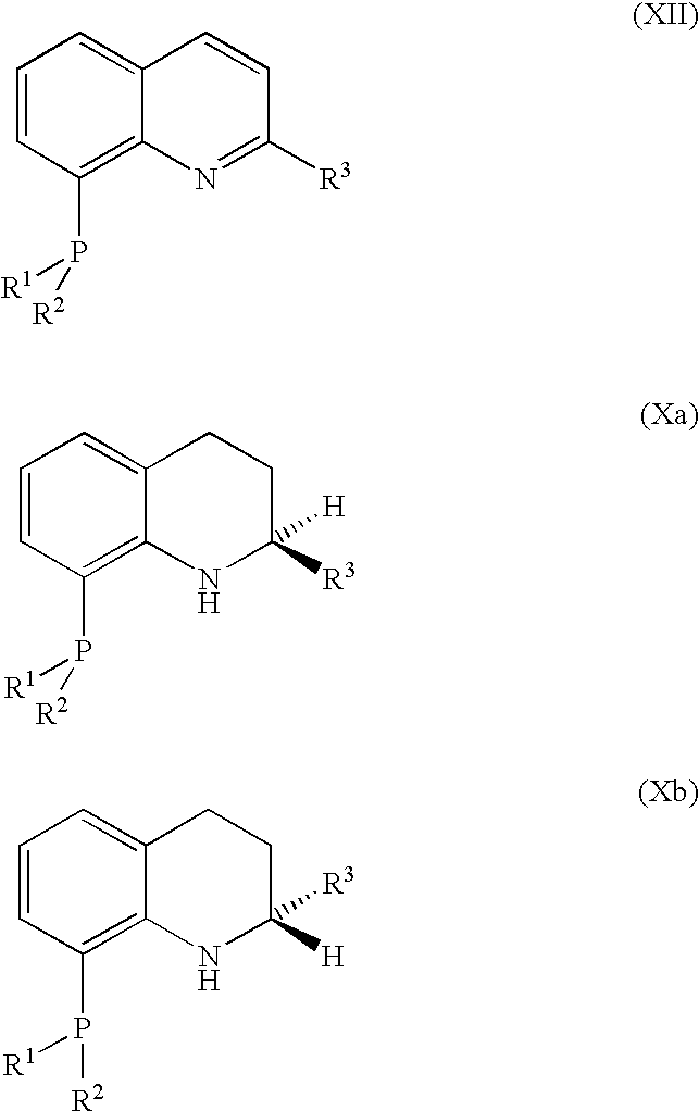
C1=CC(P([R1])[R2])=C2C(=C1)C=CC([R3])=N2.C1=CC(P([R1])[R2])=C2C(=C1)CCC([R3])([H])N2.C1=CC(P([R1])[R2])=C2C(=C1)CCC([H])([R3])N2
